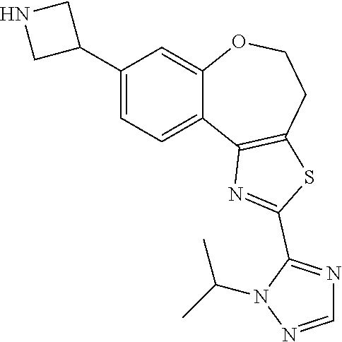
C1(C2CNC2)=CC=C2C(=C1)OCCC1=C2N=C(C2=NC=NN2C(C)C)S1
